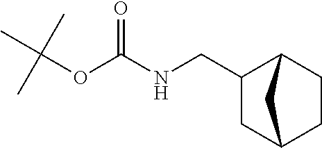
C12CC(CNC(OC(C)(C)C)=O)C(CC1)C2
